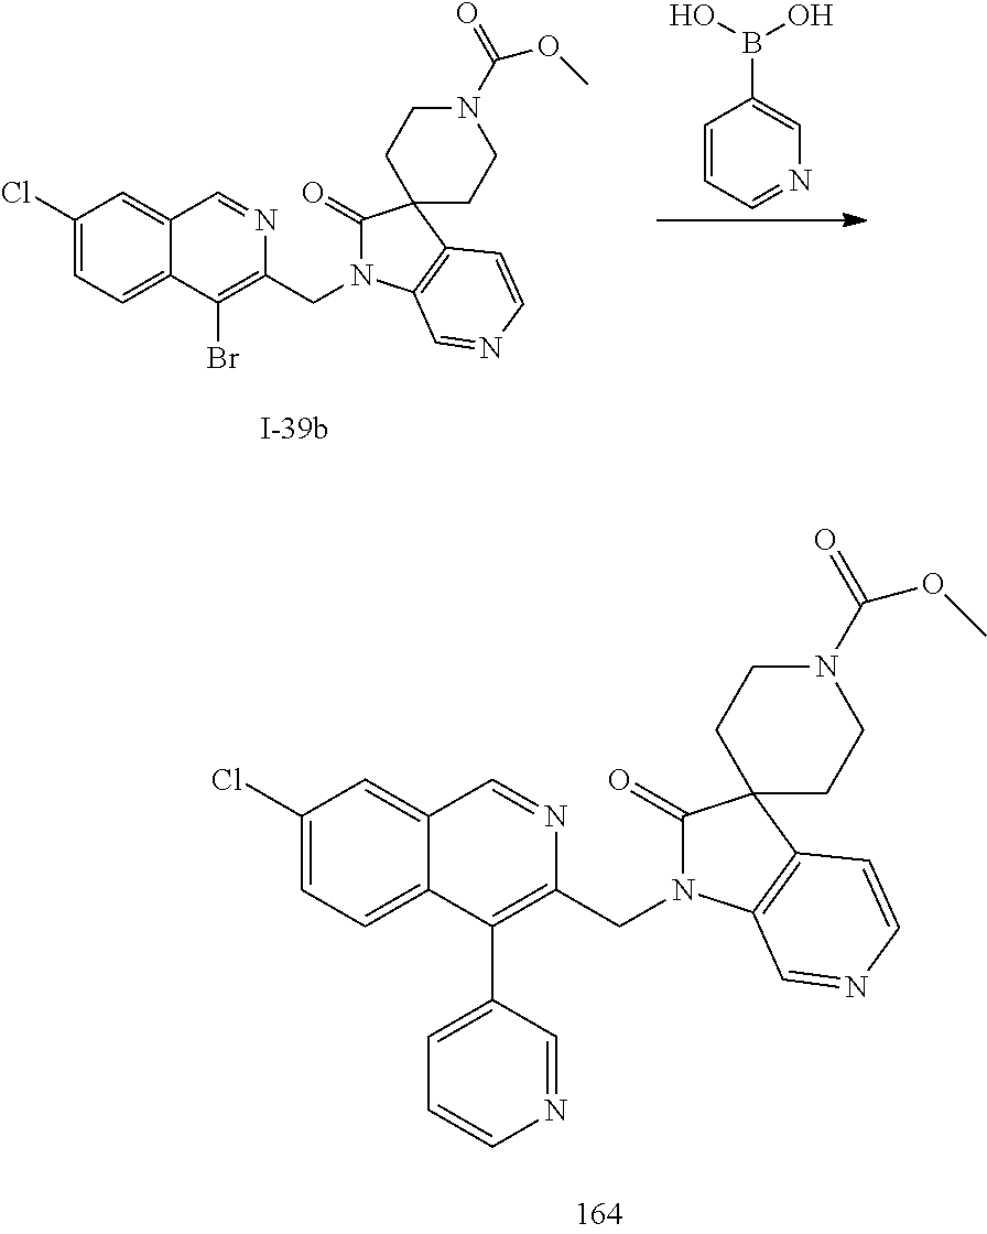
C1(Cl)=CC=C2C(=C1)C=NC(CN1C(=O)C3(C4=C1C=NC=C4)CCN(C(=O)OC)CC3)=C2Br.C1=CC=NC=C1B(O)O.C1(Cl)=CC=C2C(=C1)C=NC(CN1C(=O)C3(C4=C1C=NC=C4)CCN(C(=O)OC)CC3)=C2C1=CC=CN=C1
